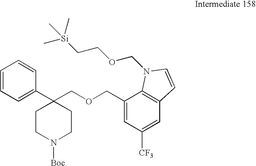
C1=C(COCC2(C3=CC=CC=C3)CCN([Boc])CC2)C2=C(C=C1[CF3])C=CN2COCC[Si](C)(C)C
